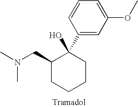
C1=C(C2(O)C(CN(C)C)CCCC2)C=CC=C1OC
